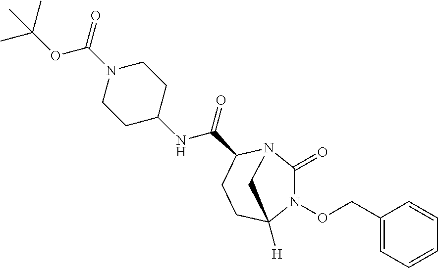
N1(OCC2=CC=CC=C2)C(=O)N2C(C(=O)NC3CCN(C(=O)OC(C)(C)C)CC3)CCC1([H])C2
